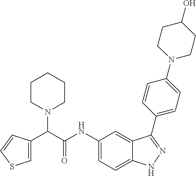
C(C(NC1=CC=C2C(=C1)C(C1=CC=C(N3CCC(O)CC3)C=C1)=NN2)=O)(N1CCCCC1)C1=CSC=C1
